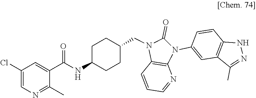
C1(C)=NC=C(Cl)C=C1C(=O)NC1CCC(CN2C(=O)N(C3=CC4=C(C=C3)NN=C4C)C3=C2C=CC=N3)CC1
